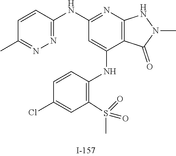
N1=C(NC2=NN=C(C)C=C2)C=C(NC2=C(S(C)(=O)=O)C=C(Cl)C=C2)C2=C1NN(C)C2=O
